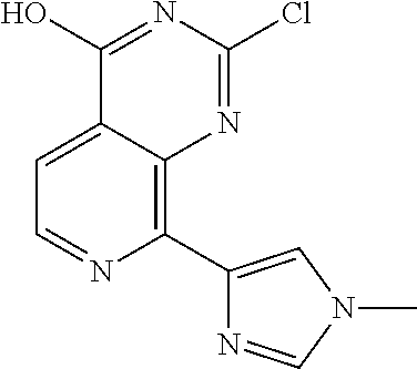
C1(C2=CN(C)C=N2)=C2C(=CC=N1)C(O)=NC(Cl)=N2
